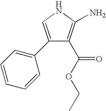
C1(C2=CC=CC=C2)=CNC(N)=C1C(OCC)=O
